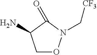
C1ON(C[CF3])C(=O)C1N
